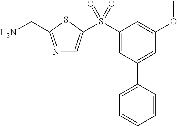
N1=C(CN)SC(S(C2=CC(C3=CC=CC=C3)=CC(OC)=C2)(=O)=O)=C1
